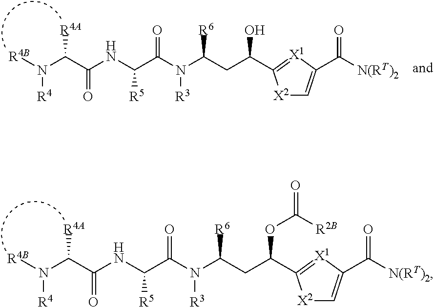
N(C(=O)C(N([R4B])[R4])[R4A])C(C(N(C(CC(O)C1=[X1]C(C([N(RT)2])=O)=C[X2]1)[R6])[R3])=O)[R5].N(C(=O)C(N([R4B])[R4])[R4A])C(C(N(C(CC(OC([R2B])=O)C1=[X1]C(C([N(RT)2])=O)=C[X2]1)[R6])[R3])=O)[R5]
